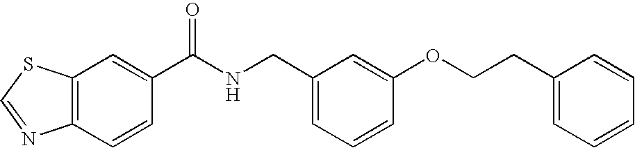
C12=C(C=C(C(NCC3=CC=CC(OCCC4=CC=CC=C4)=C3)=O)C=C1)SC=N2
